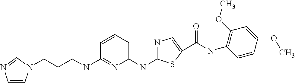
C1(NC2=CC=CC(NCCCN3C=CN=C3)=N2)=NC=C(C(NC2=C(OC)C=C(OC)C=C2)=O)S1
